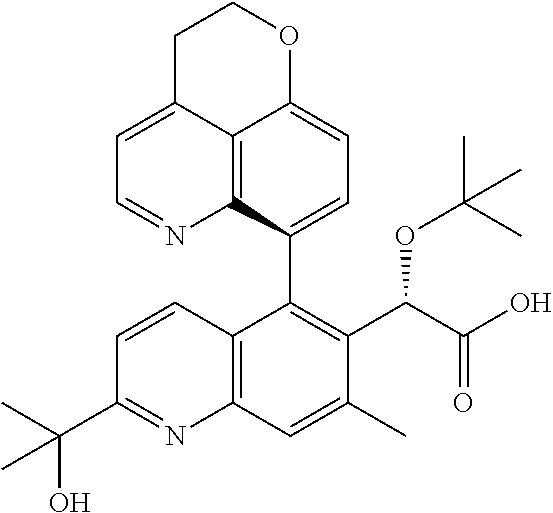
C12=C3C(C4=C(C(C(O)=O)OC(C)(C)C)C(C)=CC5=C4C=CC(C(C)(O)C)=N5)=CC=C1OCCC2=CC=N3
